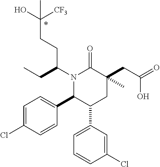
N1(C(CC)CCC(O)([CF3])C)C(C2=CC=C(Cl)C=C2)C(C2=CC=CC(Cl)=C2)CC(CC(=O)O)(C)C1=O
